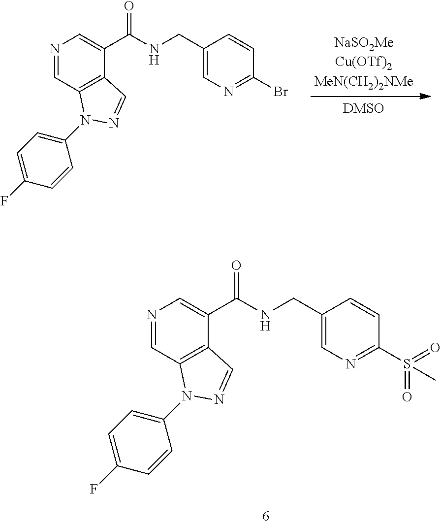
N1=CC2=C(C(C(NCC3=CN=C(S(=O)(=O)C)C=C3)=O)=C1)C=NN2C1=CC=C(F)C=C1.N1=CC2=C(C(C(NCC3=CN=C(Br)C=C3)=O)=C1)C=NN2C1=CC=C(F)C=C1
